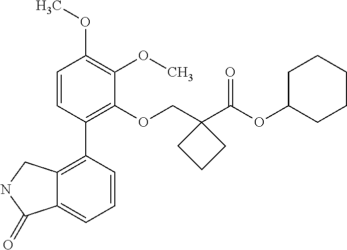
C1=CC(C2=C3C(=CC=C2)C(=O)NC3)=C(OCC2(C(OC3CCCCC3)=O)CCC2)C(OC)=C1OC
